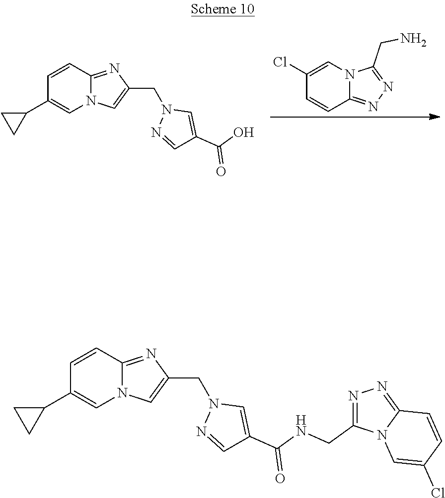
C1=CC2=NC(CN3N=CC(C(O)=O)=C3)=CN2C=C1C1CC1.C1(Cl)=CN2C(=NN=C2CN)C=C1.C1=CC2=NC(CN3N=CC(C(NCC4=NN=C5N4C=C(Cl)C=C5)=O)=C3)=CN2C=C1C1CC1
